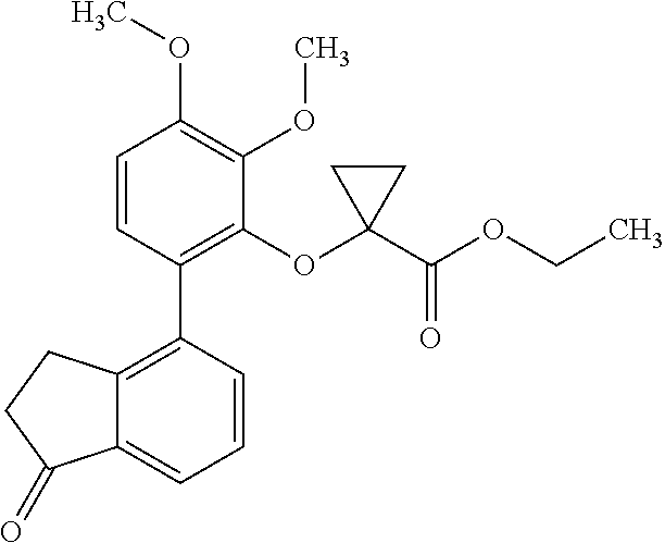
C12=C(C3=C(OC4(C(OCC)=O)CC4)C(OC)=C(OC)C=C3)C=CC=C1C(=O)CC2
